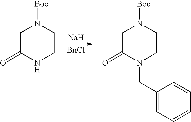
C1C(=O)NCCN1[Boc].[Na].C1C(=O)N(CC2=CC=CC=C2)CCN1[Boc].[BnCl]
